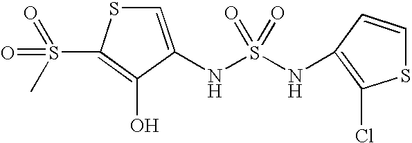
C1=C(NS(=O)(NC2=C(Cl)SC=C2)=O)C(O)=C(S(=O)(=O)C)S1
